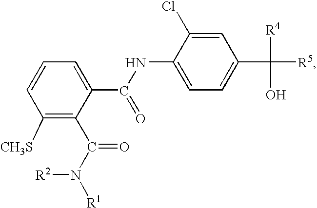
C1([CH3S])=C(C(N([R1])[R2])=O)C(C(NC2=CC=C(C([R5])([R4])O)C=C2Cl)=O)=CC=C1
